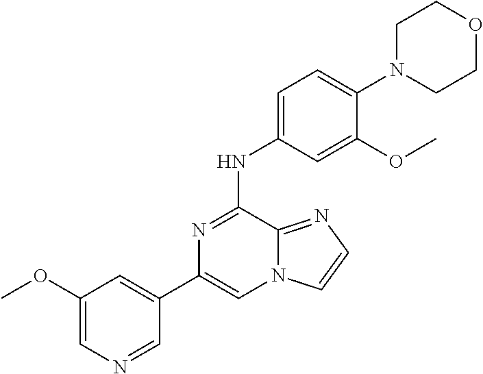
C1(C2=CC(OC)=CN=C2)=CN2C(=NC=C2)C(NC2=CC=C(N3CCOCC3)C(OC)=C2)=N1
